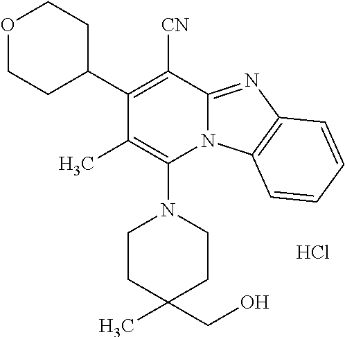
Cl.C1CC(CO)(C)CCN1C1=C(C)C(C2CCOCC2)=C([CN])C2=NC3=C(N12)C=CC=C3
